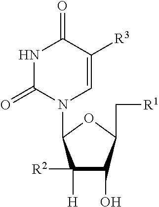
N1C(=O)N(C2C([R2])([H])C(O)C(C[R1])O2)C=C([R3])C1=O
